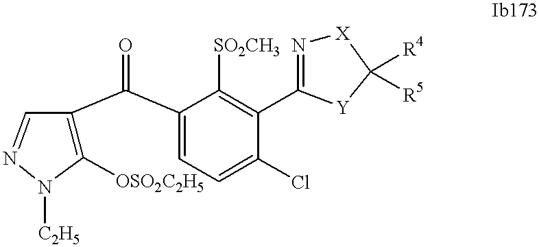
C1([OSO2C2H5])=C(C(C2=CC=C(Cl)C(C3=N[X]C([R4])([R5])[Y]3)=C2[SO2CH3])=O)C=NN1[C2H5]
